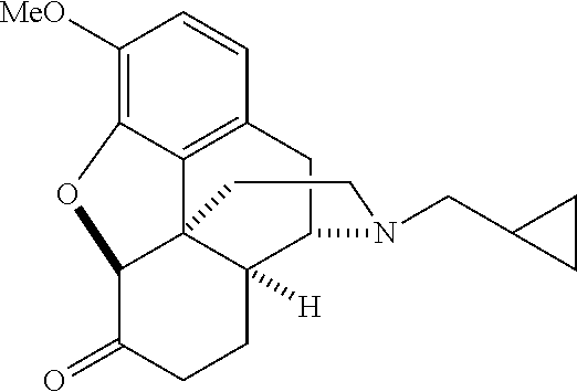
C1([MeO])=C2C3=C(C=C1)CC1C4([H])C3(C(C(=O)CC4)O2)CCN1CC1CC1
